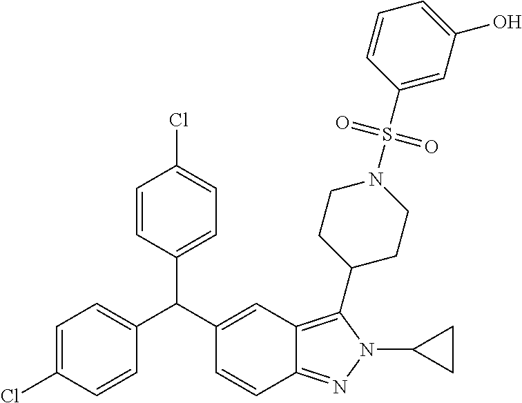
C1=C(Cl)C=CC(C(C2=CC3=C(C4CCN(S(C5=CC(O)=CC=C5)(=O)=O)CC4)N(C4CC4)N=C3C=C2)C2=CC=C(Cl)C=C2)=C1
